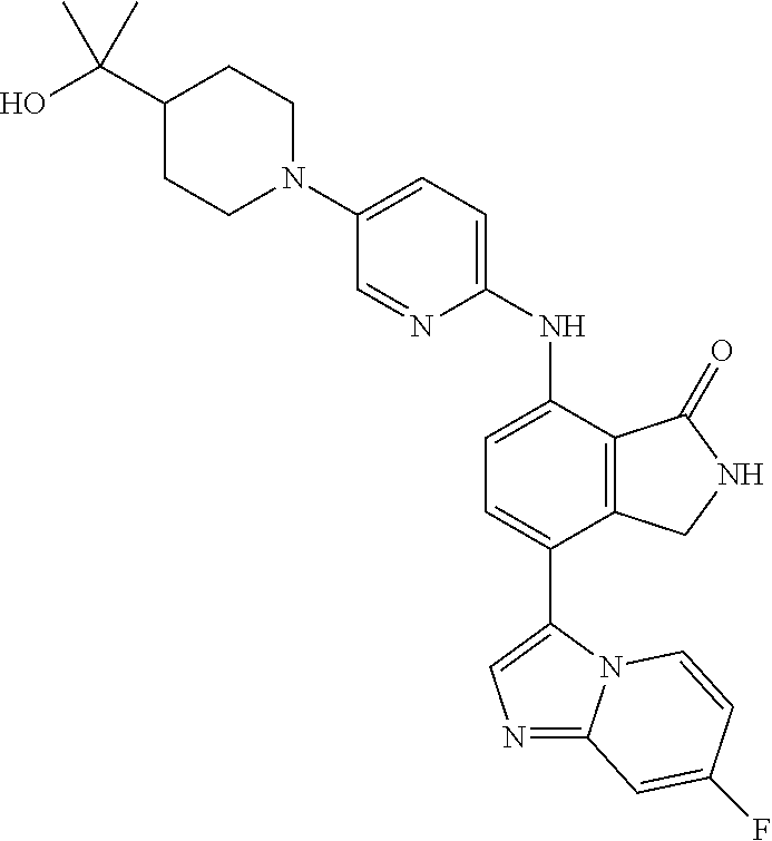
OC(C1CCN(C2=CC=C(NC3=CC=C(C4=CN=C5N4C=CC(F)=C5)C4=C3C(=O)NC4)N=C2)CC1)(C)C
